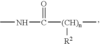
C([(CH)n](C)[R2])(=O)NC
